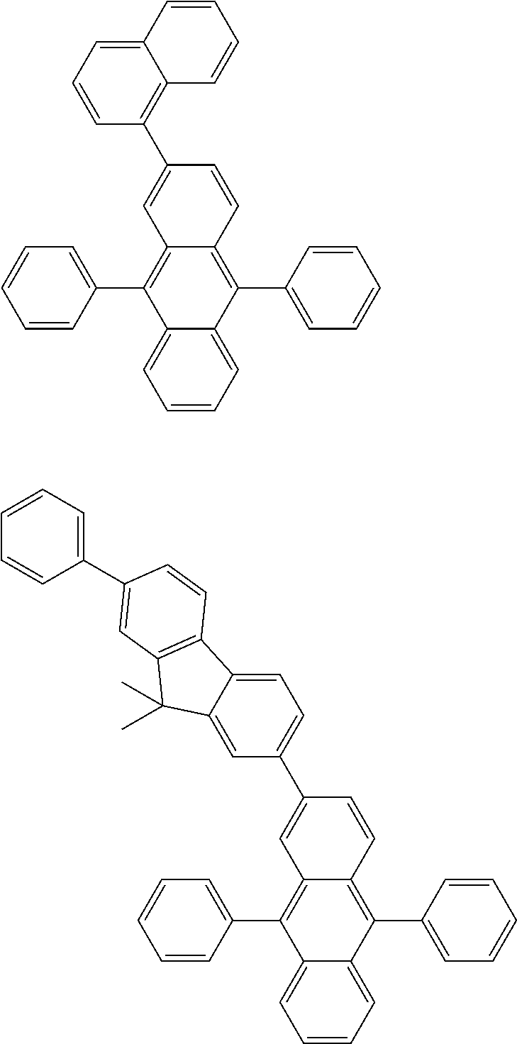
C1=CC=C2C(=C1)C(C1=CC=CC=C1)=C1C(=C2C2=CC=CC=C2)C=CC(C2=C3C(=CC=C2)C=CC=C3)=C1.C1=CC=C2C(=C1)C(C1=CC=CC=C1)=C1C(=C2C2=CC=CC=C2)C=CC(C2=CC=C3C(=C2)C(C)(C)C2=C3C=CC(C3=CC=CC=C3)=C2)=C1
